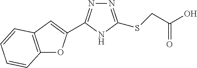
C12=C(C=C(C3=NN=C(SCC(O)=O)N3)O1)C=CC=C2
